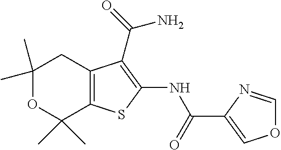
C1(C)(C)OC(C)(C)C2=C(C1)C(C(N)=O)=C(NC(=O)C1=COC=N1)S2
